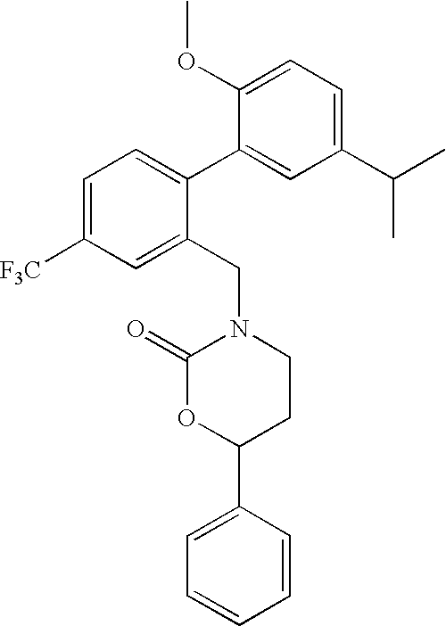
C1=C(C2CCN(CC3=CC([F3C])=CC=C3C3=CC(C(C)C)=CC=C3OC)C(=O)O2)C=CC=C1
